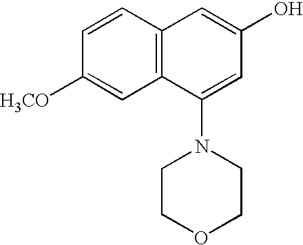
C1([H3CO])=CC2=C(C=C1)C=C(O)C=C2N1CCOCC1
